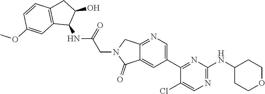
C1(C2=CN=C3C(=C2)C(=O)N(CC(NC2C(O)CC4=C2C=C(OC)C=C4)=O)C3)=NC(NC2CCOCC2)=NC=C1Cl
